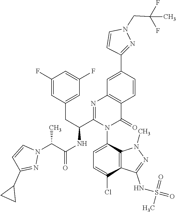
C1(F)=CC(CC(C2=NC3=C(C(=O)N2C2=CC=C(Cl)C4=C2N(C)N=C4NS(=O)(C)=O)C=CC(C2=NN(CC(F)(C)F)C=C2)=C3)NC(C(N2C=CC(C3CC3)=N2)C)=O)=CC(F)=C1
